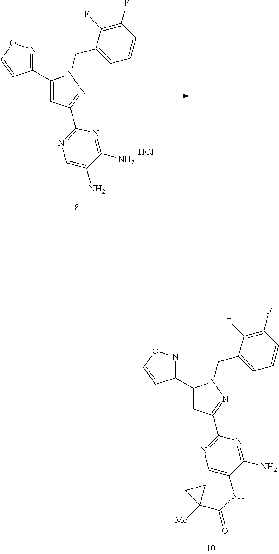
C1(C2=NOC=C2)=CC(C2=NC=C(N)C(N)=N2)=NN1CC1=CC=CC(F)=C1F.Cl.C1(C2=NOC=C2)=CC(C2=NC=C(NC(=O)C3([Me])CC3)C(N)=N2)=NN1CC1=CC=CC(F)=C1F
